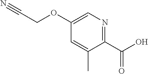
C1(C(O)=O)=NC=C(OCC#N)C=C1C
